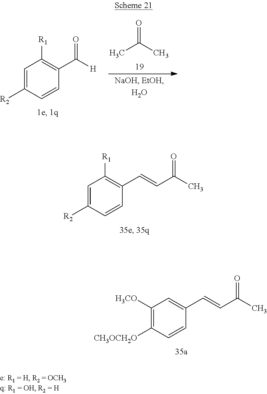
C1([H3CO])=C([CH3OCH2O])C=CC(C=CC(C)=O)=C1.C1=C([R2])C=CC(C(=O)[H])=C1[R1].O=C(C)C.C1=C([R2])C=CC(C=CC(C)=O)=C1[R1]
